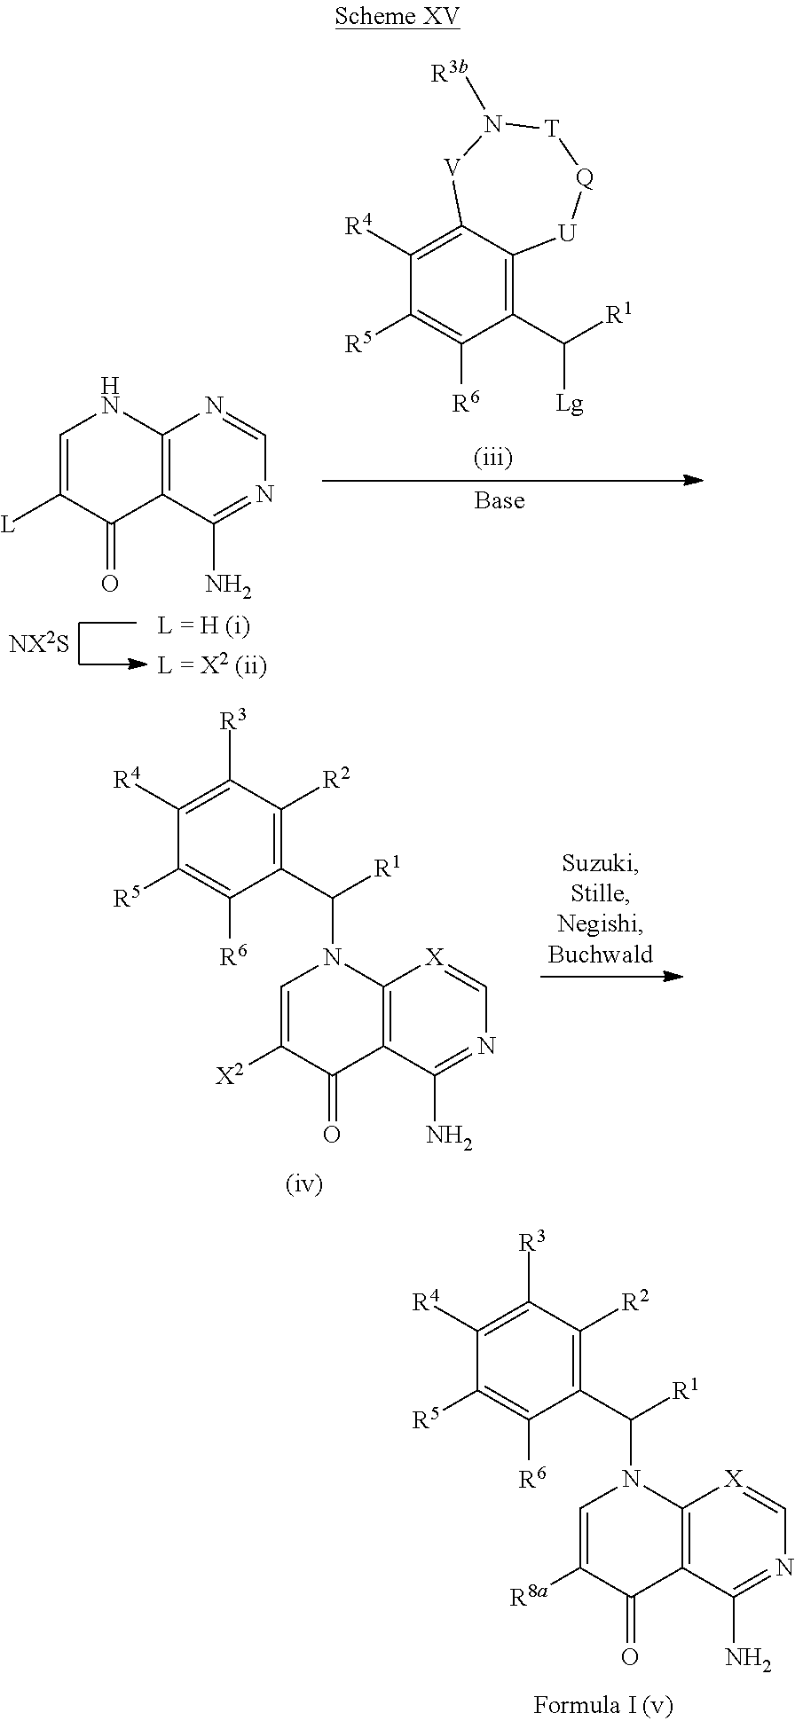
C1(C([R1])[Lg])=C2C(=C([R4])C([R5])=C1[R6])[V]N([R3b])[T][Q][U]2.C12=C(C(N)=NC=N1)C(=O)C([L])=CN2.[NX2S].C1(C([R1])N2C=C([R8a])C(=O)C3=C2[X]=CN=C3N)=C([R2])C([R3])=C([R4])C([R5])=C1[R6].C1(C([R1])N2C=C([X2])C(=O)C3=C2[X]=CN=C3N)=C([R2])C([R3])=C([R4])C([R5])=C1[R6]
